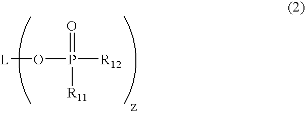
[L]OP(=O)([R11])[R12]
